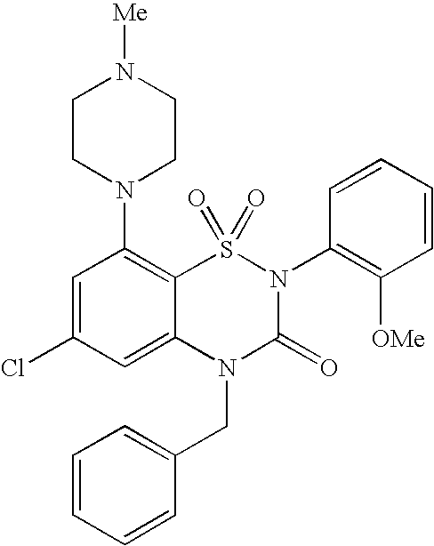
C1=C(Cl)C=C2C(=C1N1CCN([Me])CC1)S(=O)(=O)N(C1=C([OMe])C=CC=C1)C(=O)N2CC1=CC=CC=C1
